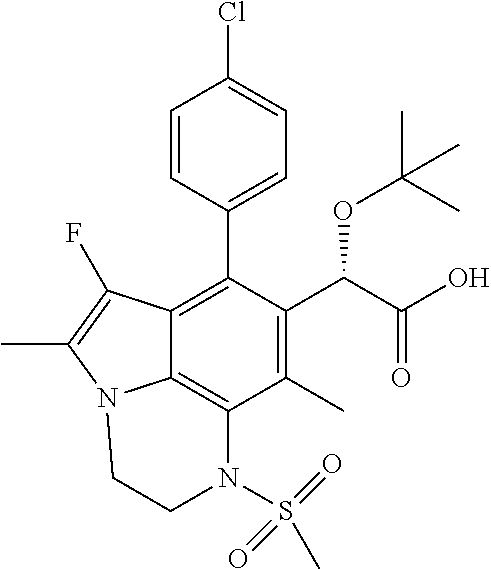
C1=CC(C2=C3C4=C(C(C)=C2C(C(=O)O)OC(C)(C)C)N(S(=O)(C)=O)CCN4C(C)=C3F)=CC=C1Cl
